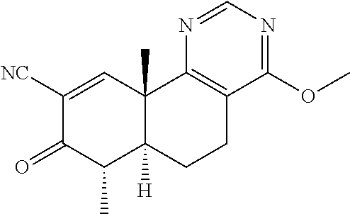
C1([NC])=CC2(C)C([H])(C(C)C1=O)CCC1=C2N=CN=C1OC
